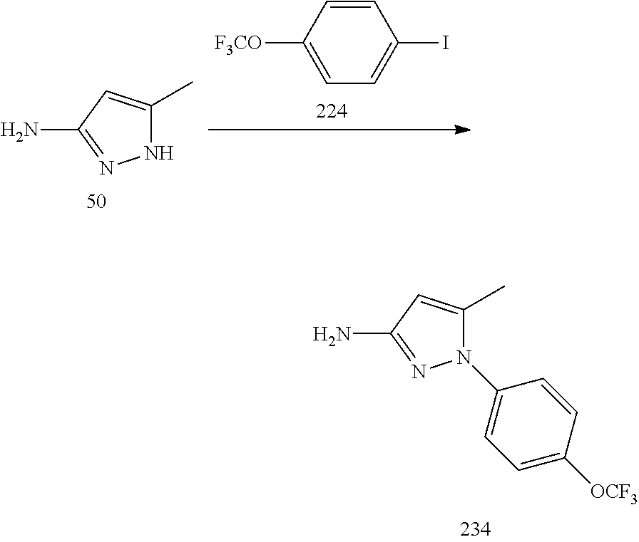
C1=CC([F3CO])=CC=C1I.NC1=NNC(C)=C1.NC1=NN(C2=CC=C([OCF3])C=C2)C(C)=C1
